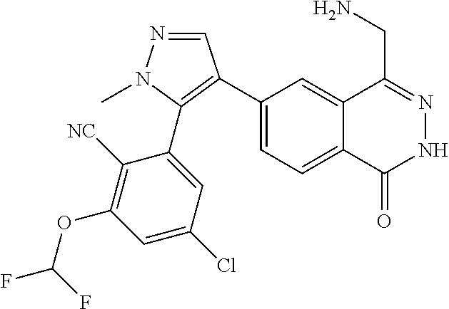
C1(C2=C(C3=CC(Cl)=CC(OC(F)F)=C3[NC])N(C)N=C2)=CC=C2C(=C1)C(CN)=NNC2=O
